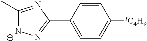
C1(C)=NC(C2=CC=C([tC4H9])C=C2)=N[N-]1
